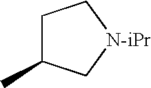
C1C(C)C[N-iPr]C1
